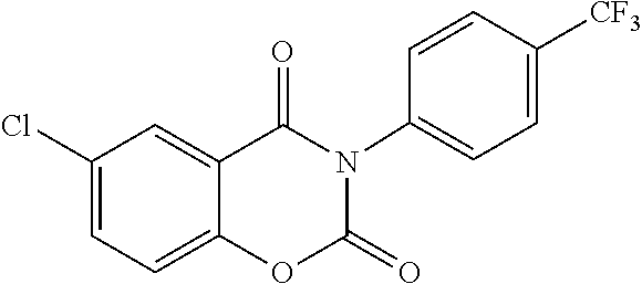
O1C(=O)N(C2=CC=C([CF3])C=C2)C(=O)C2=CC(Cl)=CC=C12
